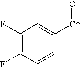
C1(F)=C(F)C=CC([C*]=O)=C1
